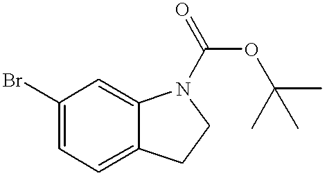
C1(Br)=CC=C2C(=C1)N(C(=O)OC(C)(C)C)CC2
